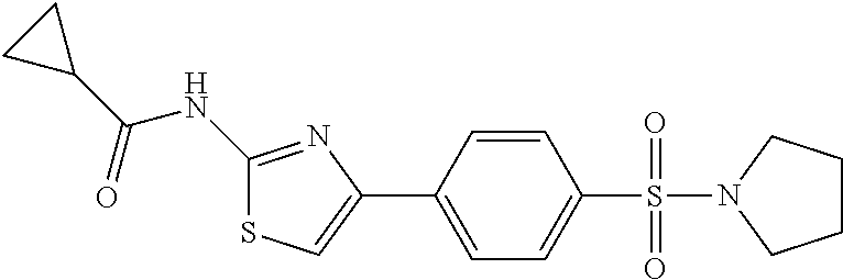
C1(NC(C2CC2)=O)=NC(C2=CC=C(S(=O)(=O)N3CCCC3)C=C2)=CS1
